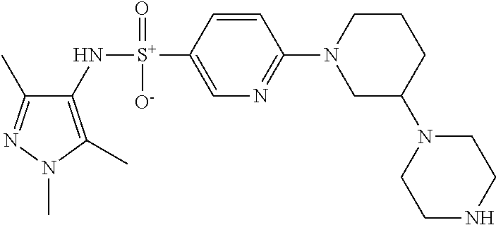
C1(C)=NN(C)C(C)=C1N[S+](C1=CN=C(N2CC(N3CCNCC3)CCC2)C=C1)(=O)[O-]
